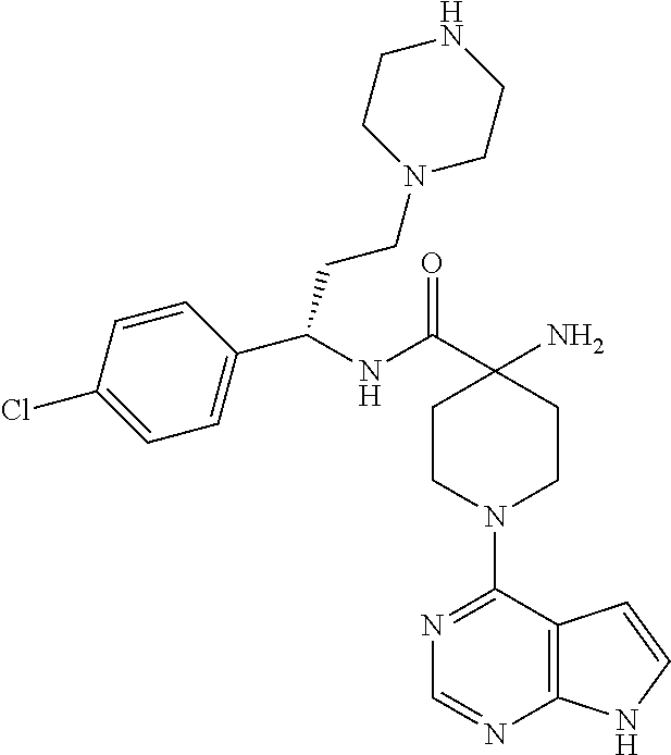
C(C1(N)CCN(C2=NC=NC3=C2C=CN3)CC1)(=O)NC(C1=CC=C(Cl)C=C1)CCN1CCNCC1
